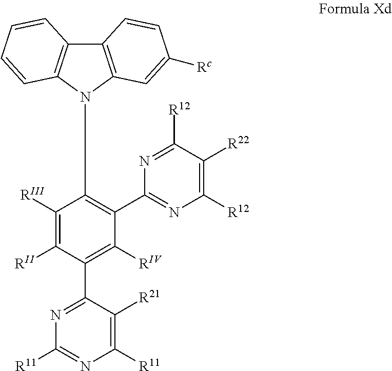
C1([RIII])=C([RII])C(C2=NC([R11])=NC([R11])=C2[R21])=C([RIV])C(C2=NC([R12])=C([R22])C([R12])=N2)=C1N1C2=C(C3=C1C=CC=C3)C=CC([Rc])=C2
